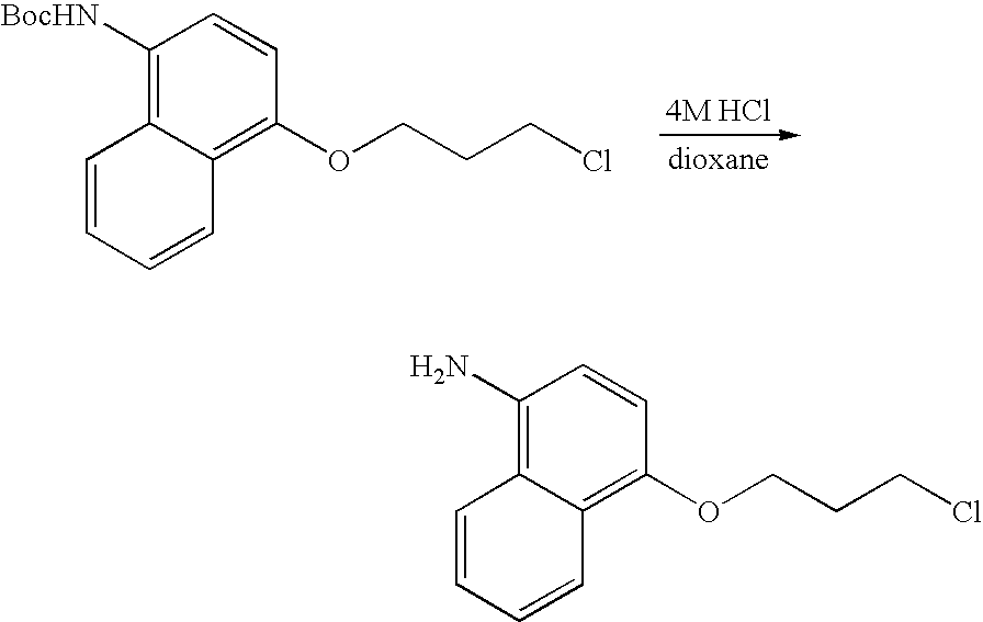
C1([BocHN])=C2C(=C(OCCCCl)C=C1)C=CC=C2.C1(N)=C2C(=C(OCCCCl)C=C1)C=CC=C2
